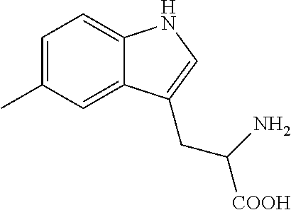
C1=C(C)C=C2C(=C1)NC=C2CC([COOH])N
